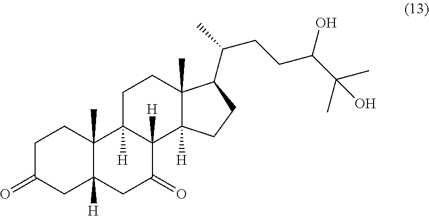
C1C(=O)CC2([H])C(C)(C1)C1([H])C([H])(C(=O)C2)C2([H])C(C)(CC1)C(C(CCC(C(C)(C)O)O)C)CC2
